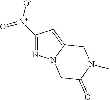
C1([N+]([O-])=O)=NN2C(=C1)CN(C)C(=O)C2
